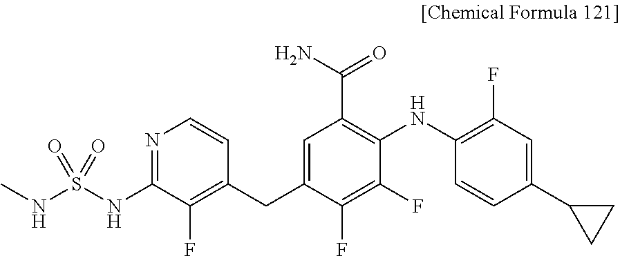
N1=C(NS(NC)(=O)=O)C(F)=C(CC2=CC(C(N)=O)=C(NC3=C(F)C=C(C4CC4)C=C3)C(F)=C2F)C=C1
